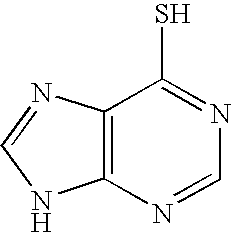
C12=C(N=CN1)C(S)=NC=N2
